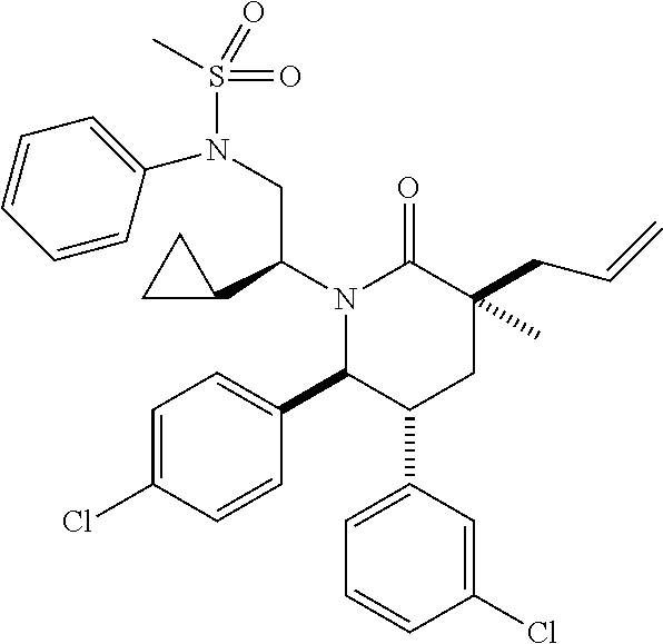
C1=C(C2CC(C)(CC=C)C(=O)N(C(CN(S(=O)(=O)C)C3=CC=CC=C3)C3CC3)C2C2=CC=C(Cl)C=C2)C=C(Cl)C=C1
